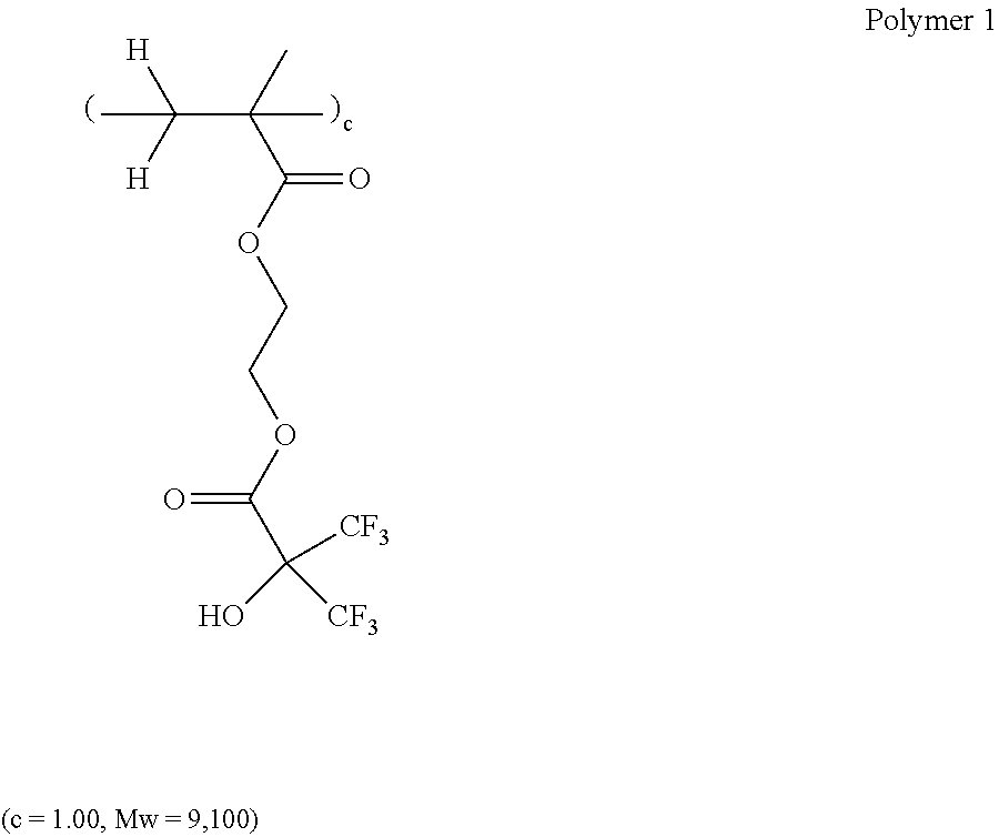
C(C(C(=O)OCCOC(C(O)([CF3])[CF3])=O)(C)C)([H])([H])C
